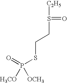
[C2H5]S(=O)CCSP(=O)([OCH3])[H3CO]
